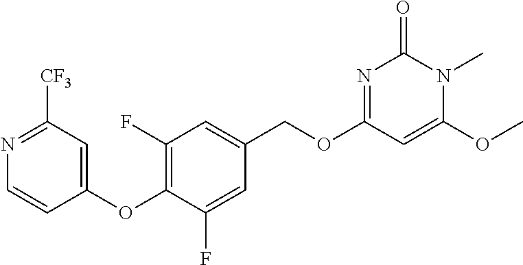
N1=C([CF3])C=C(OC2=C(F)C=C(COC3=NC(=O)N(C)C(OC)=C3)C=C2F)C=C1
